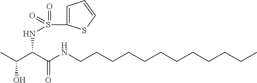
CC(C(C(NCCCCCCCCCCCC)=O)NS(=O)(=O)C1=CC=CS1)O
